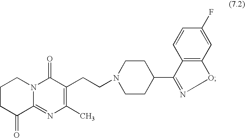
N1(CCC2=C(C)N=C3N(C2=O)CCCC3=O)CCC(C2=NOC3=C2C=CC(F)=C3)CC1
